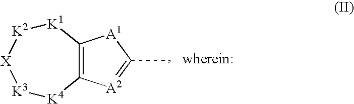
C12=C([A2]=C(C)[A1]1)[K4][K3][X][K2][K1]2
